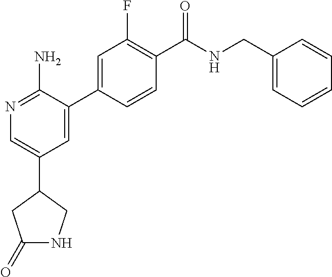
N1=C(N)C(C2=CC(F)=C(C(NCC3=CC=CC=C3)=O)C=C2)=CC(C2CC(=O)NC2)=C1
